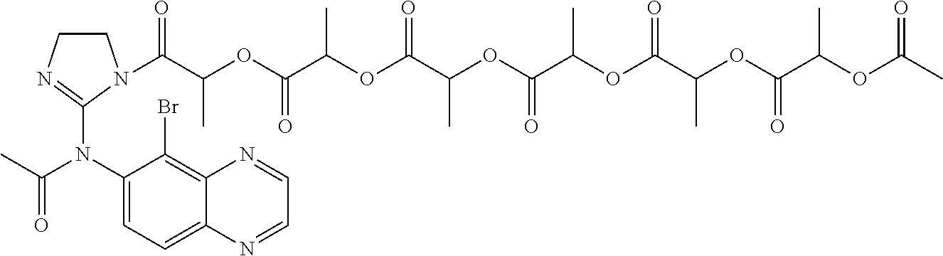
C1CN=C(N(C2=CC=C3C(=C2Br)N=CC=N3)C(C)=O)N1C(C(OC(C(OC(C(OC(C(OC(C(OC(C(OC(C)=O)C)=O)C)=O)C)=O)C)=O)C)=O)C)=O
